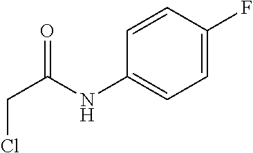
C1=CC(F)=CC=C1NC(CCl)=O
